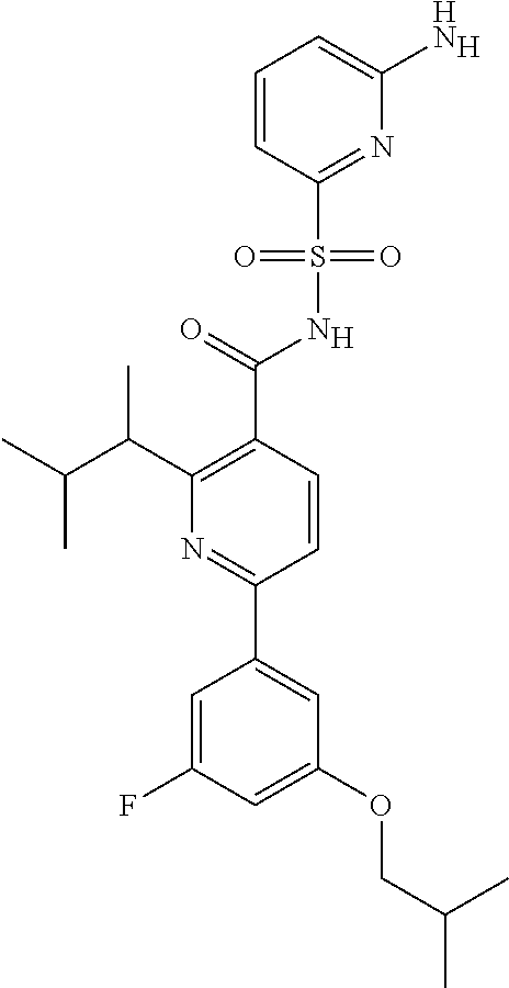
[H].C1(C(=O)NS(C2=NC(N)=CC=C2)(=O)=O)=C(C(C(C)C)C)N=C(C2=CC(OCC(C)C)=CC(F)=C2)C=C1.[H]
